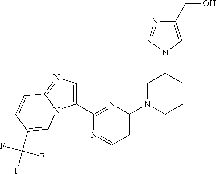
C1(C2=NC(N3CCCC(N4C=C(CO)N=N4)C3)=CC=N2)=CN=C2N1C=C(C(F)(F)F)C=C2
